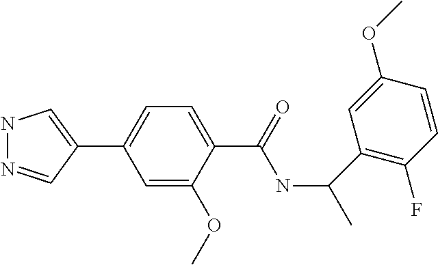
C1(C2=CNN=C2)=CC=C(C(=O)NC(C2=C(F)C=CC(OC)=C2)C)C(OC)=C1
